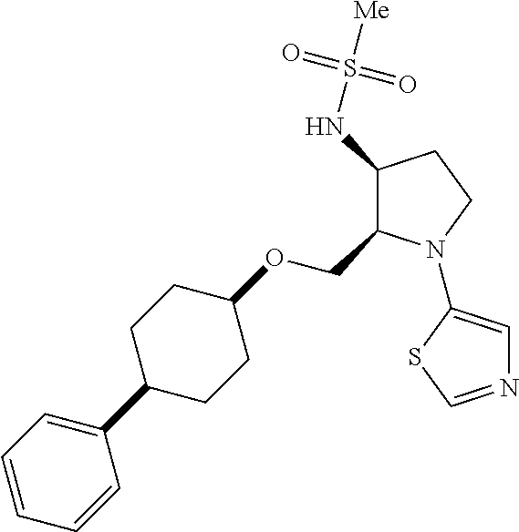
C1(NS([Me])(=O)=O)C(COC2CCC(C3=CC=CC=C3)CC2)N(C2=CN=CS2)CC1
